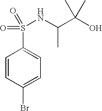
N(S(C1=CC=C(Br)C=C1)(=O)=O)C(C)C(O)(C)C
